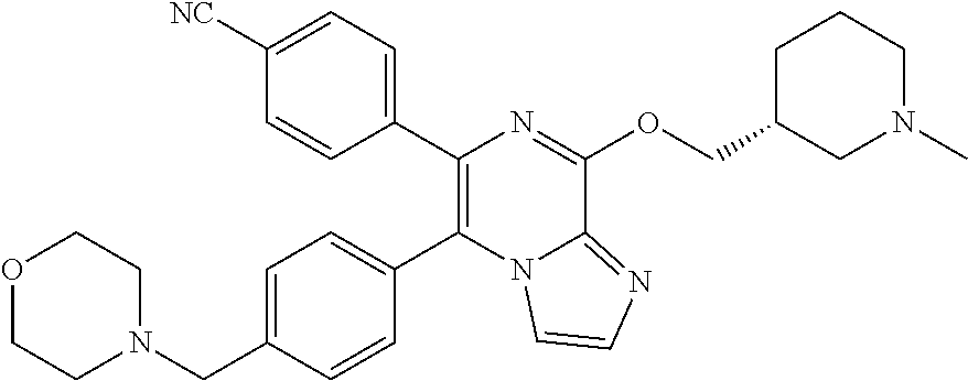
C1([NC])=CC=C(C2=C(C3=CC=C(CN4CCOCC4)C=C3)N3C(=NC=C3)C(OCC3CN(C)CCC3)=N2)C=C1
